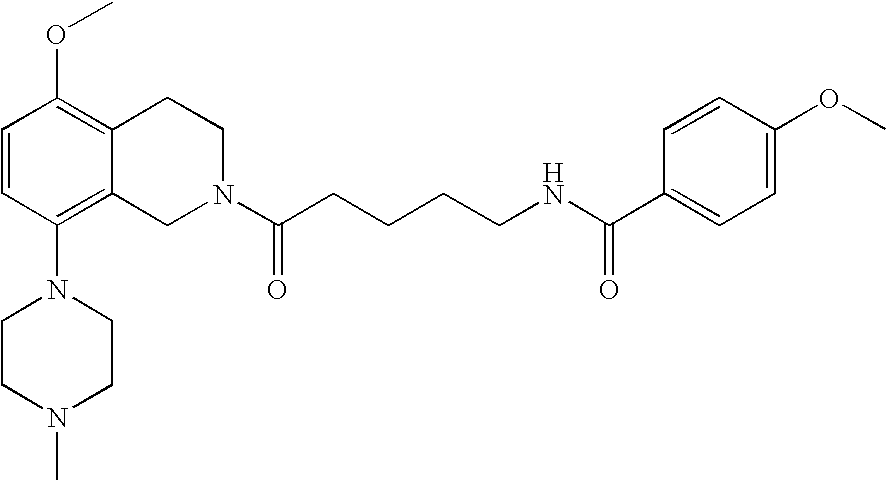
C1=CC(N2CCN(C)CC2)=C2C(=C1OC)CCN(C(CCCCNC(C1=CC=C(OC)C=C1)=O)=O)C2
